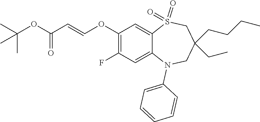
C1=CC=C(N2C3=CC(F)=C(OC=CC(=O)OC(C)(C)C)C=C3S(=O)(=O)CC(CCCC)(CC)C2)C=C1
